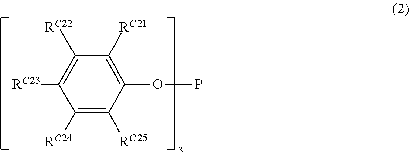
POC1=C([RC21])C([RC22])=C([RC23])C([RC24])=C1[RC25]
